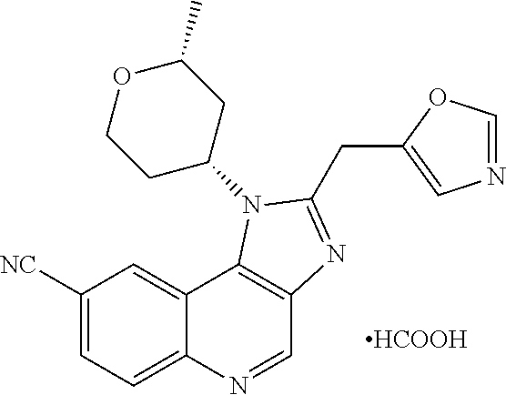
C1([NC])=CC=C2C(=C1)C1=C(C=N2)N=C(CC2=CN=CO2)N1C1CC(C)OCC1.[HCOOH]
